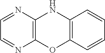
C1=NC2=C(N=C1)OC1=C(N2)C=CC=C1
